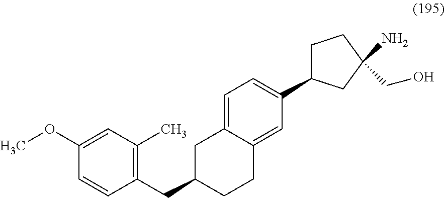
C1(CC2=C(C)C=C(OC)C=C2)CCC2=CC(C3CCC(N)(CO)C3)=CC=C2C1
